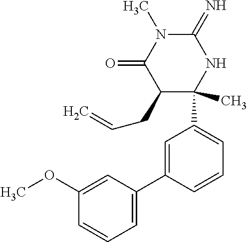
C1(C2(C)NC(=N)N(C)C(=O)C2CC=C)=CC=CC(C2=CC=CC(OC)=C2)=C1
